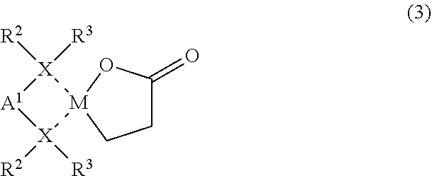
C1C(=O)O[M]2(C1)[X]([R2])([R3])[A1][X]2([R2])[R3]
